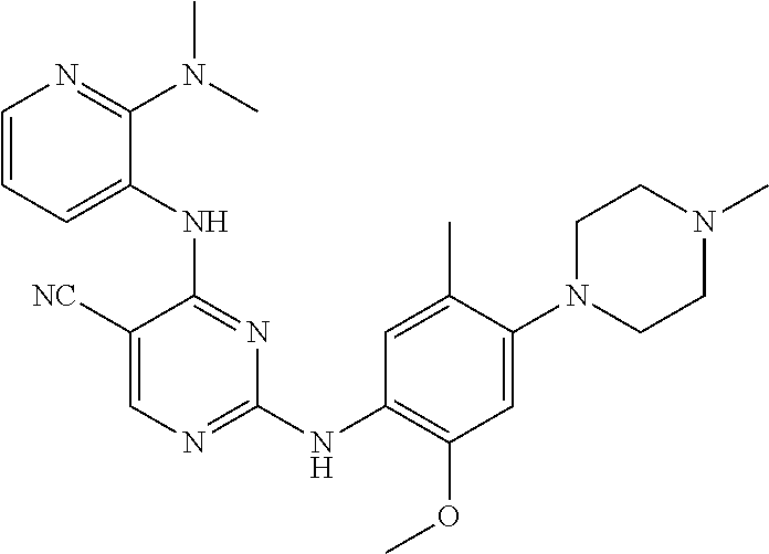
C1N(C2=CC(OC)=C(NC3=NC=C([NC])C(NC4=CC=CN=C4N(C)C)=N3)C=C2C)CCN(C)C1
